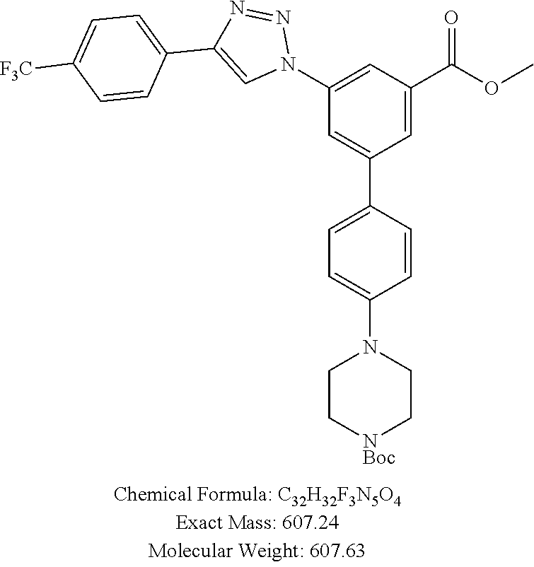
C1=C(C2=CC=C(N3CC[NBoc]CC3)C=C2)C=C(C(OC)=O)C=C1N1N=NC(C2=CC=C([F3C])C=C2)=C1
